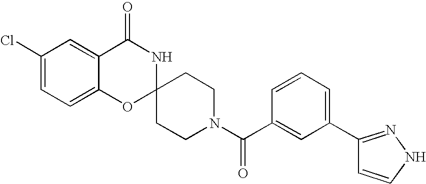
C1(Cl)=CC=C2C(=C1)C(=O)NC1(O2)CCN(C(C2=CC(C3=NNC=C3)=CC=C2)=O)CC1
